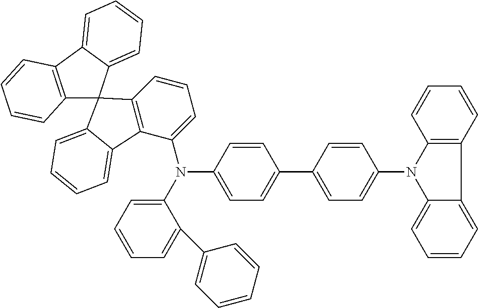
C12=C(C3=CC=CC=C3C13C1=C(C(N(C4=CC=C(C5=CC=C(N6C7=CC=CC=C7C7=C6C=CC=C7)C=C5)C=C4)C4=CC=CC=C4C4=CC=CC=C4)=CC=C1)C1=CC=CC=C31)C=CC=C2
